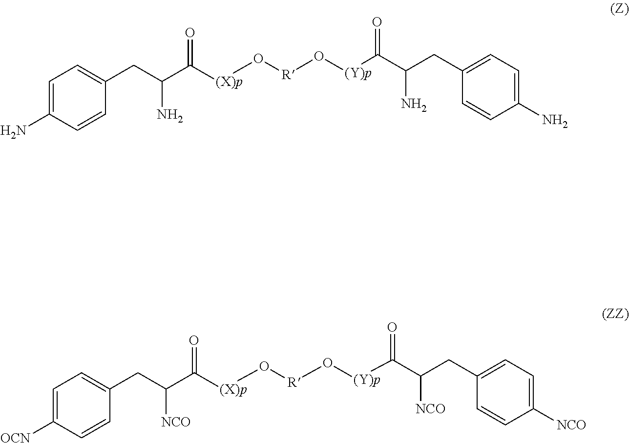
C(C([(X)p]O[R]O[(Y)p]C(C(CC1=CC=C(N)C=C1)N)=O)=O)(CC1=CC=C(N)C=C1)N.C(C([(X)p]O[R]O[(Y)p]C(C(CC1=CC=C([NCO])C=C1)[NCO])=O)=O)(CC1=CC=C([OCN])C=C1)[NCO]
